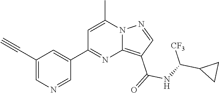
C1(C#C)=CN=CC(C2=NC3=C(C(=O)NC(C4CC4)[CF3])C=NN3C(C)=C2)=C1
